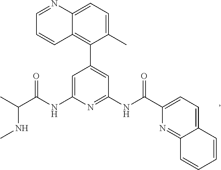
C1=C(NC(C(C)NC)=O)N=C(NC(=O)C2=CC=C3C(=N2)C=CC=C3)C=C1C1=C2C(=CC=C1C)N=CC=C2
